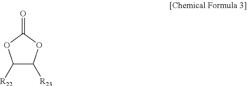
C1([R22])C([R23])OC(=O)O1
